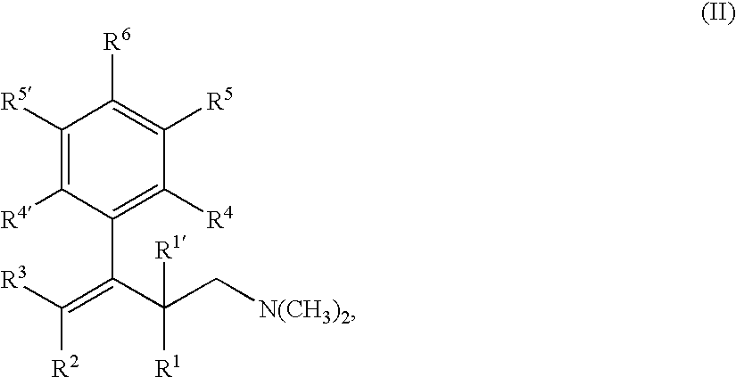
C1([R5])=C([R4])C(C(=C([R3])[R2])C(C[N(CH3)2])([R1])[R1])=C([R4])C([R5])=C1[R6]
